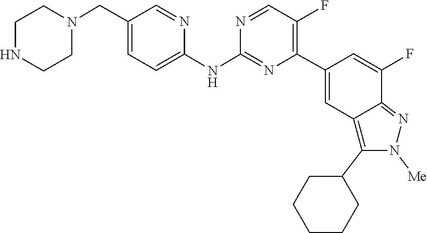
C1CNCCN1CC1=CC=C(NC2=NC(C3=CC4=C(C5CCCCC5)N([Me])N=C4C(F)=C3)=C(F)C=N2)N=C1
